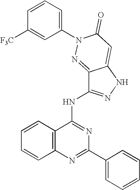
C12=C(N=C(C3=CC=CC=C3)N=C1NC1=NNC3=CC(=O)N(C4=CC=CC([F3C])=C4)N=C13)C=CC=C2
